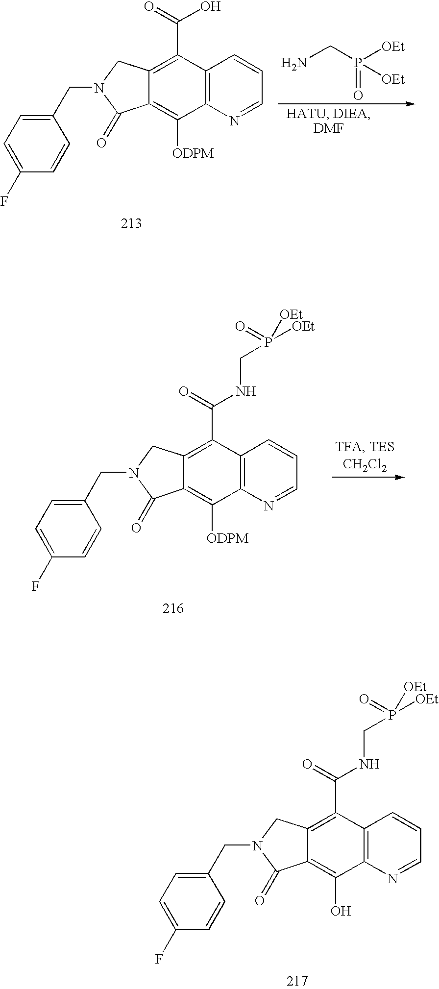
C12=C(N=CC=C1)C([ODPM])=C1C(=C2C(=O)O)CN(CC2=CC=C(F)C=C2)C1=O.NCP([OEt])(=O)[OEt].C12=C(N=CC=C1)C([ODPM])=C1C(=C2C(=O)NCP([OEt])(=O)[OEt])CN(CC2=CC=C(F)C=C2)C1=O.C12=C(N=CC=C1)C(O)=C1C(=C2C(=O)NCP(=O)([OEt])[OEt])CN(CC2=CC=C(F)C=C2)C1=O
